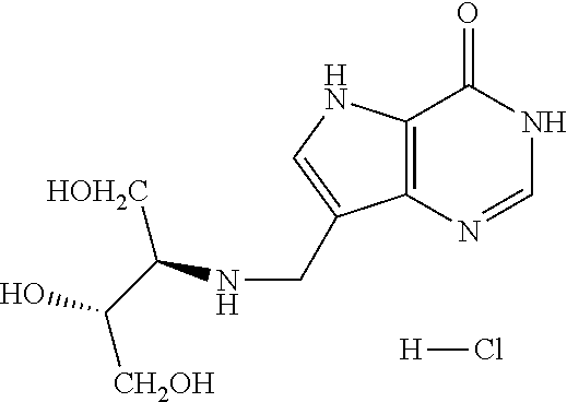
C12=C(NC=C1CNC(C(O)[CH2OH])[HOH2C])C(=O)NC=N2.[H]Cl
